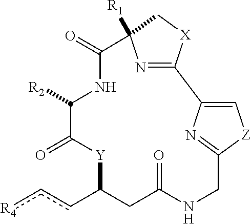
c(cC1CC(=O)NCC2=NC(=C[Z]2)C2=NC([R1])(C[X]2)C(=O)NC([R2])C(=O)[Y]1)[R4]
